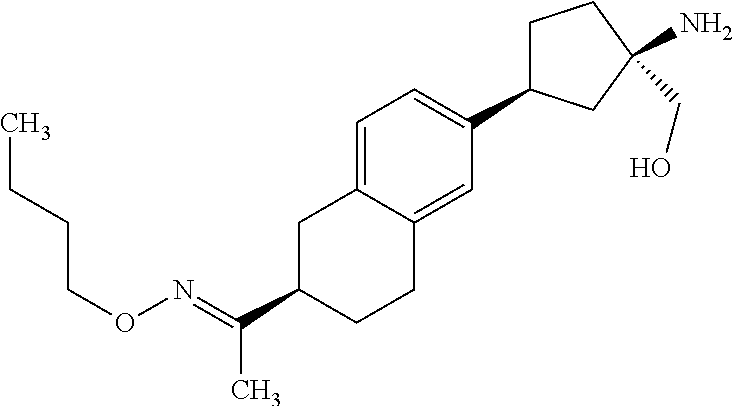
C1(C(=NOCCCC)C)CCC2=CC(C3CCC(N)(CO)C3)=CC=C2C1
